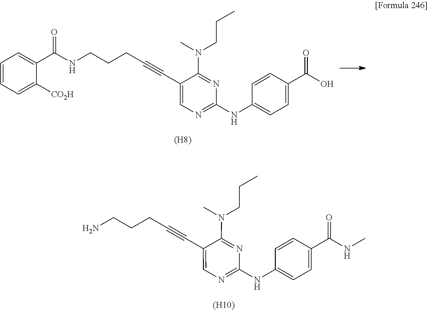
C1=CC=C([CO2H])C(C(NCCCC#CC2=CN=C(NC3=CC=C(C(=O)O)C=C3)N=C2N(CCC)C)=O)=C1.[(H8)].C(CN)CC#CC1=CN=C(NC2=CC=C(C(=O)NC)C=C2)N=C1N(CCC)C.[(H10)]
